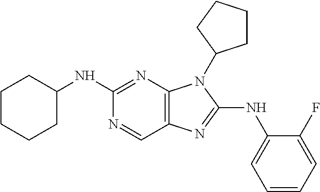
C1(NC2CCCCC2)=NC2=C(C=N1)N=C(NC1=CC=CC=C1F)N2C1CCCC1
